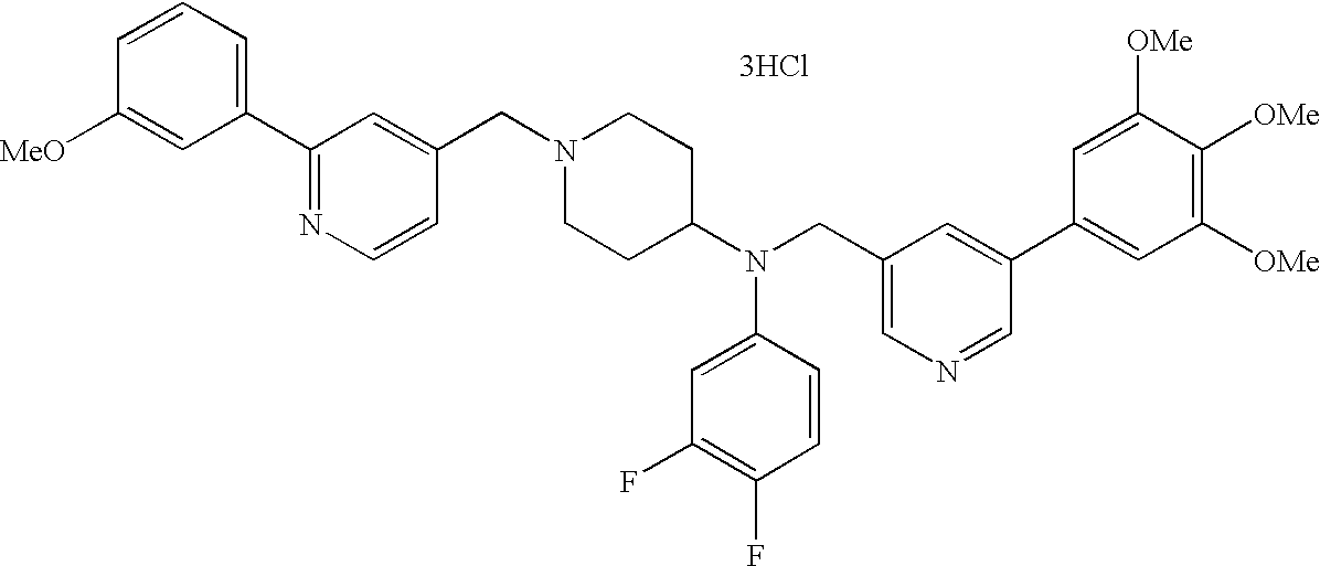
N1(CC2=CC(C3=CC=CC([MeO])=C3)=NC=C2)CCC(N(CC2=CN=CC(C3=CC([OMe])=C([OMe])C([OMe])=C3)=C2)C2=CC(F)=C(F)C=C2)CC1.[3HCl]
